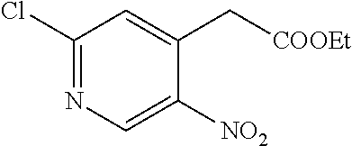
C1(Cl)=NC=C([NO2])C(C[COOEt])=C1
